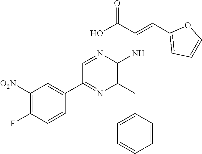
C1([O2N])=C(F)C=CC(C2=NC(CC3=CC=CC=C3)=C(NC(=CC3=CC=CO3)C(O)=O)N=C2)=C1
